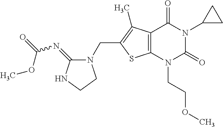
C12=C(N(CCOC)C(=O)N(C3CC3)C1=O)SC(CN1C(=NC(=O)OC)NCC1)=C2C
